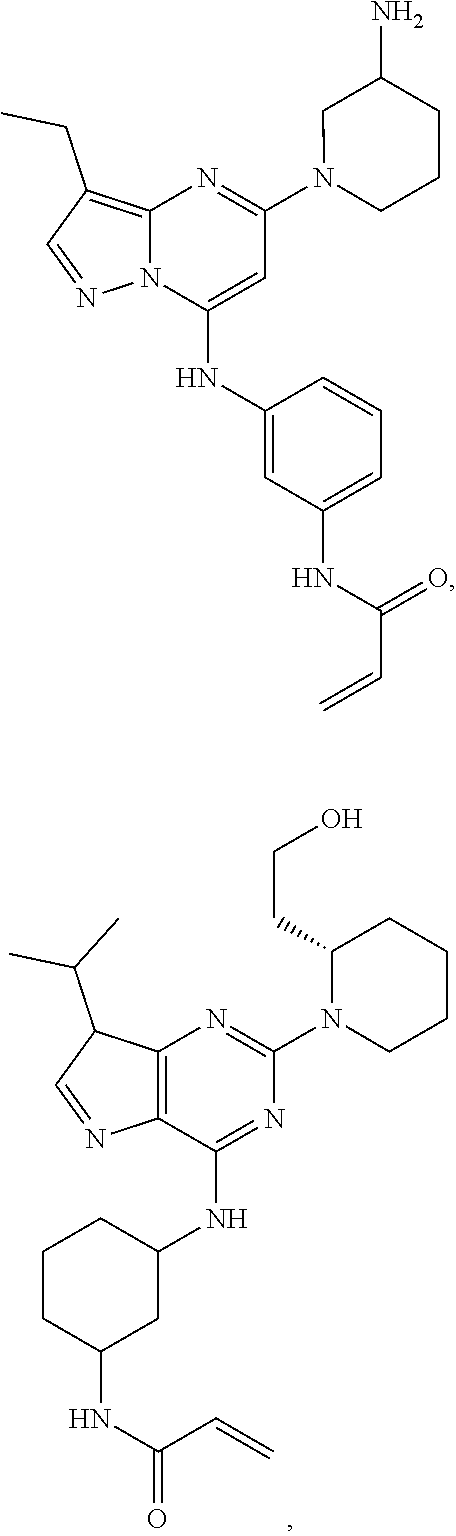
C12=C(C(NC3CC(NC(C=C)=O)CCC3)=NC(N3CCCCC3CCO)=N1)N=CC2C(C)C.C12=C(CC)C=NN1C(NC1=CC(NC(=O)C=C)=CC=C1)=CC(N1CCCC(N)C1)=N2
